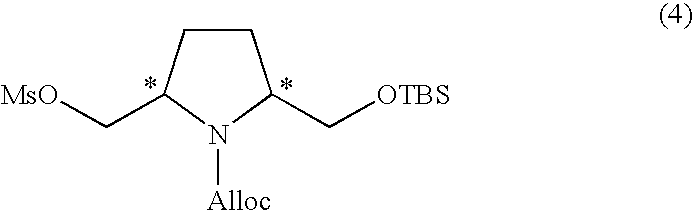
C1CC(C[MsO])N([Alloc])C1C[OTBS]
